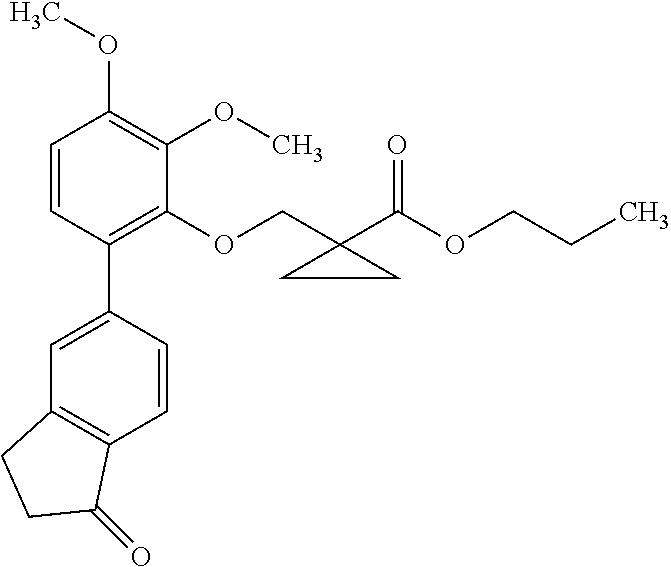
C1=CC(C2=CC3=C(C=C2)C(=O)CC3)=C(OCC2(C(OCCC)=O)CC2)C(OC)=C1OC
